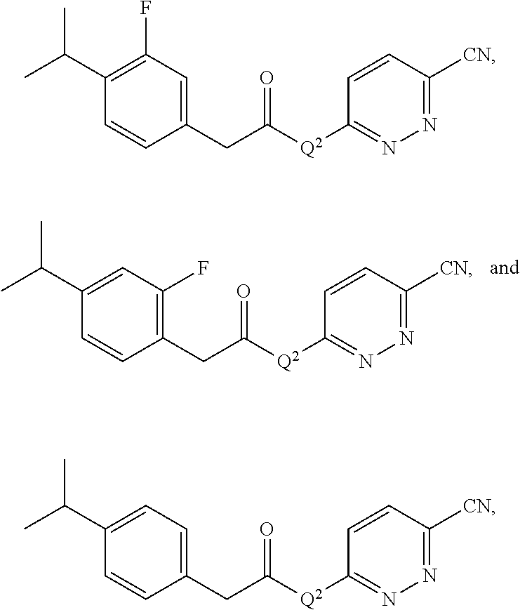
C1=CC(CC([Q2]C2=NN=C([CN])C=C2)=O)=C(F)C=C1C(C)C.C1=CC(CC([Q2]C2=NN=C([CN])C=C2)=O)=CC(F)=C1C(C)C.C1=CC(CC([Q2]C2=NN=C([CN])C=C2)=O)=CC=C1C(C)C
